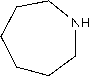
C1CCNCCC1
